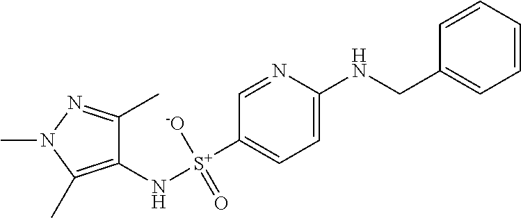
C1(N[S+]([-O])(=O)C2=CC=C(NCC3=CC=CC=C3)N=C2)=C(C)N(C)N=C1C
